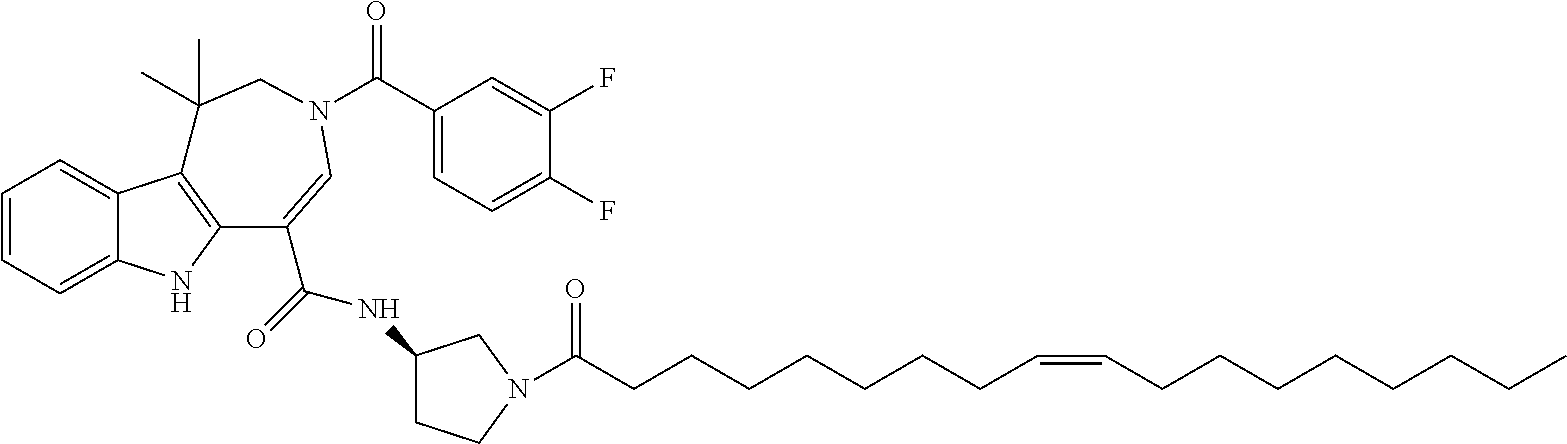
C1=CC=C2C(=C1)C1=C(N2)C(C(NC2CCN(C(CCCCCCCC=CCCCCCCCC)=O)C2)=O)=CN(C(=O)C2=CC=C(F)C(F)=C2)CC1(C)C
